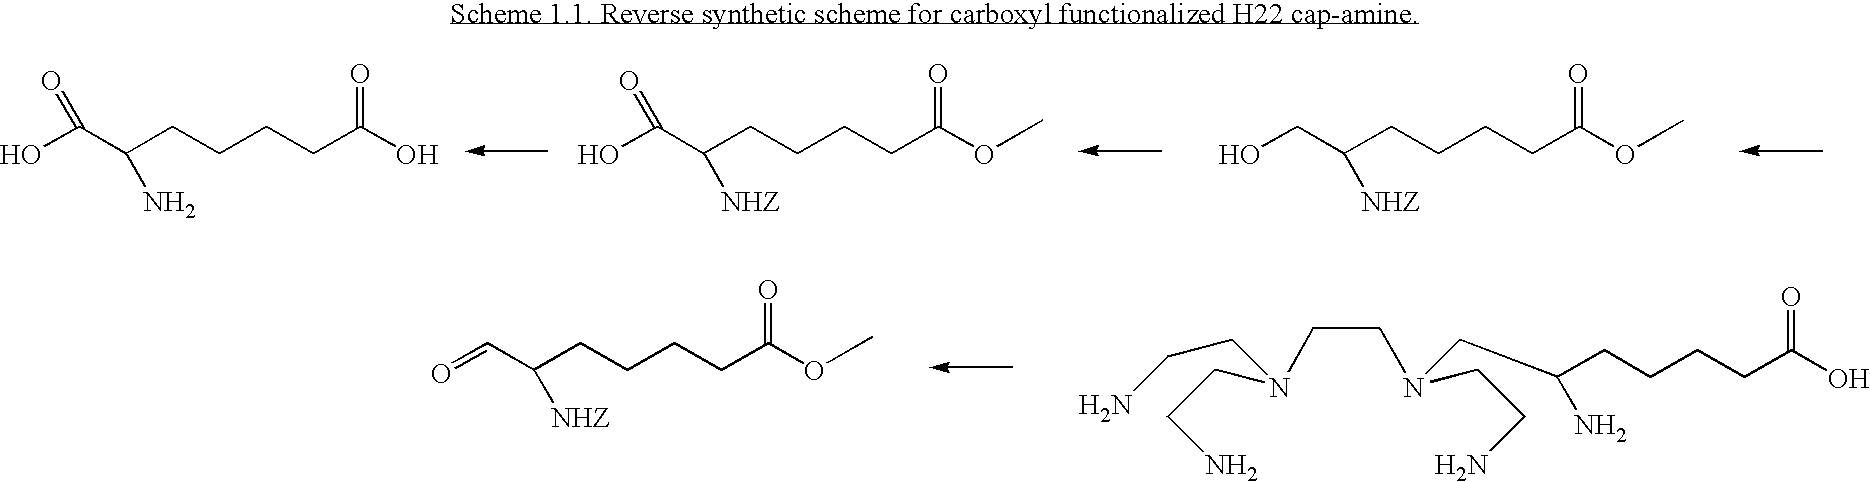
C(CCCCC(O)=O)(N)C(O)=O.C(CCCCC(OC)=O)([NHZ])C(O)=O.C(CCCCC(OC)=O)([NHZ])CO.C(CCCCC(OC)=O)([NHZ])C=O.C(CCCCC(O)=O)(N)CN(CCN(CCN)CCN)CCN
